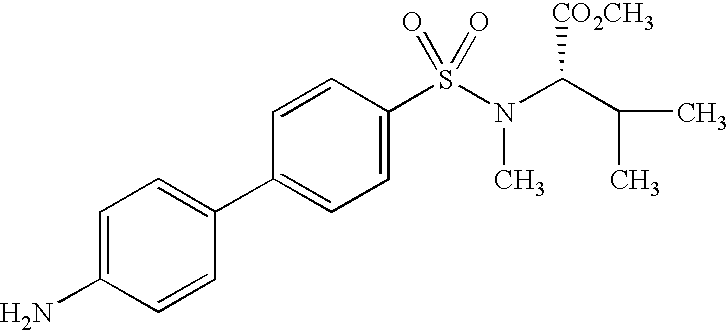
C1(C2=CC=C(S(=O)(=O)N(C(C(C)C)[CO2CH3])C)C=C2)=CC=C(N)C=C1
